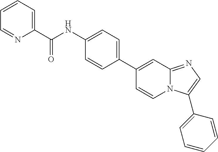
C1=CC(C2=CC3=NC=C(C4=CC=CC=C4)N3C=C2)=CC=C1NC(C1=CC=CC=N1)=O
